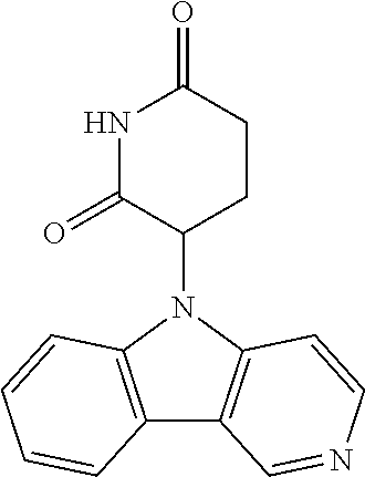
N1(C2CCC(=O)NC2=O)C2=C(C3=C1C=CC=C3)C=NC=C2
